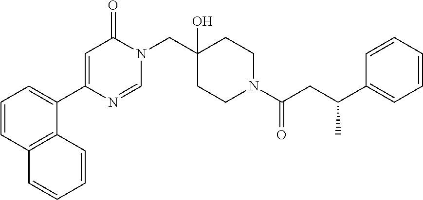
C1=CC2=C(C(C3=CC(=O)N(CC4(O)CCN(C(=O)CC(C5=CC=CC=C5)C)CC4)C=N3)=C1)C=CC=C2
